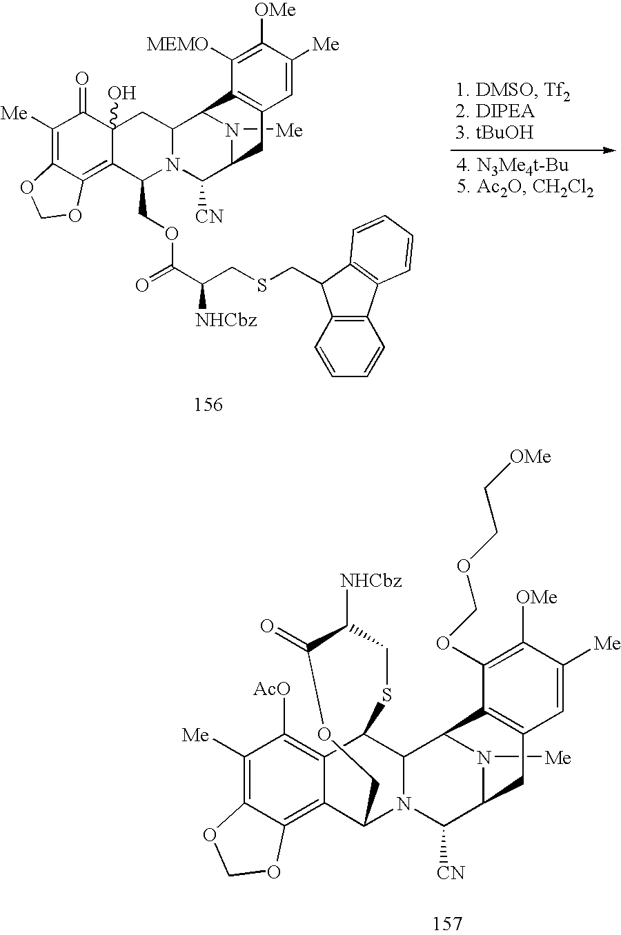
C12=C3C(=C([Me])C([AcO])=C1C1C4N(C2COC(=O)C([NHCbz])CS1)C([CN])C1N([Me])C4C2=C(C1)C=C([Me])C([OMe])=C2OCOCC[OMe])OCO3.C12=C3C(=C([Me])C(=O)C1(O)CC1N(C2COC(=O)C(CSCC2C4=C(C5=C2C=CC=C5)C=CC=C4)[NHCbz])C([CN])C2N([Me])C1C1=C(C2)C=C([Me])C([OMe])=C1[MEMO])OCO3
